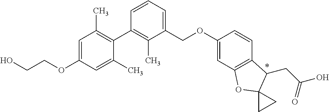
C1=C(OCCO)C=C(C)C(C2=C(C)C(COC3=CC4=C(C=C3)C(CC(O)=O)C3(O4)CC3)=CC=C2)=C1C
